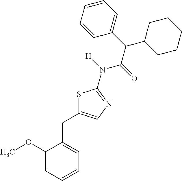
C1=CC=C(OC)C(CC2=CN=C(N([H])C(=O)C(C3=CC=CC=C3)C3CCCCC3)S2)=C1
